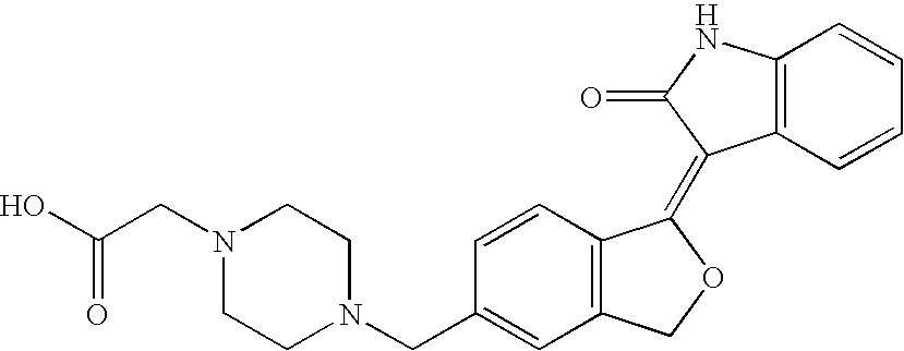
C1(CN2CCN(CC(O)=O)CC2)=CC2=C(C=C1)C(=C1C3=C(NC1=O)C=CC=C3)OC2
